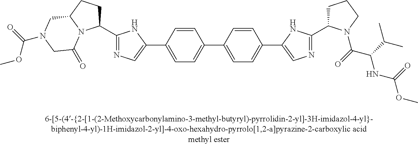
C1(C2=NC=C(C3=CC=C(C4=CC=C(C5=CN=C(C6CCCN6C(C(NC(=O)OC)C(C)C)=O)N5)C=C4)C=C3)N2)CCC2N1C(=O)CN(C(OC)=O)C2
